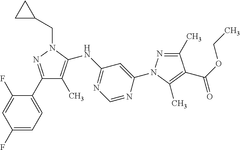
C1(F)=CC=C(C2=NN(CC3CC3)C(NC3=NC=NC(N4N=C(C)C(C(OCC)=O)=C4C)=C3)=C2C)C(F)=C1
